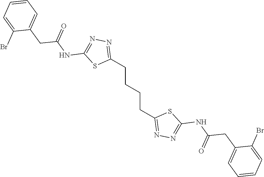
C1(CCCCC2=NN=C(NC(CC3=CC=CC=C3Br)=O)S2)=NN=C(NC(CC2=CC=CC=C2Br)=O)S1
